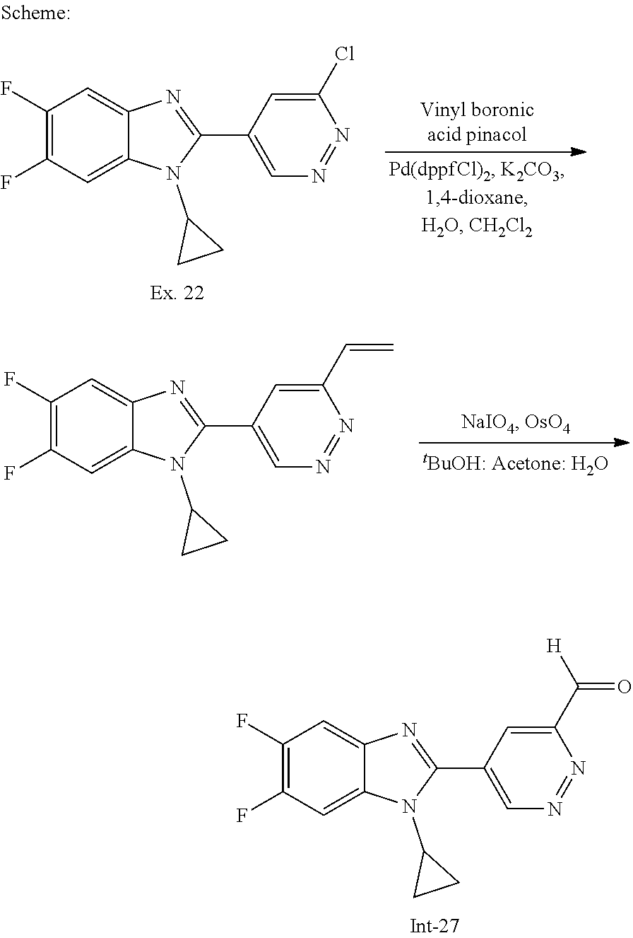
C1(F)=C(F)C=C2C(=C1)N=C(C1=CN=NC(Cl)=C1)N2C1CC1.C1(F)=C(F)C=C2C(=C1)N=C(C1=CN=NC(C=C)=C1)N2C1CC1.C1(F)=C(F)C=C2C(=C1)N=C(C1=CN=NC(C(=O)[H])=C1)N2C1CC1
